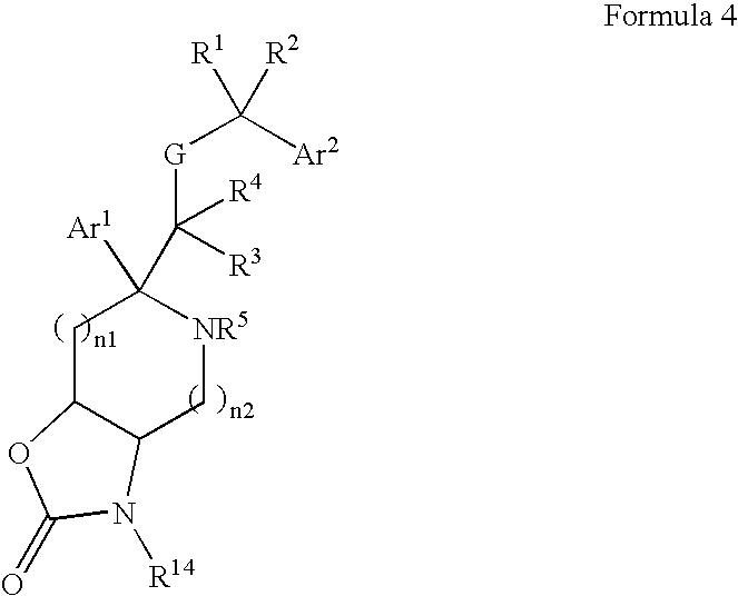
C1C2C(C[NR5]C1([Ar1])C([G]C([Ar2])([R1])[R2])([R3])[R4])N([R14])C(=O)O2
